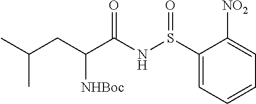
C1(S(NC(C(CC(C)C)[NHBoc])=O)=O)=CC=CC=C1[NO2]
